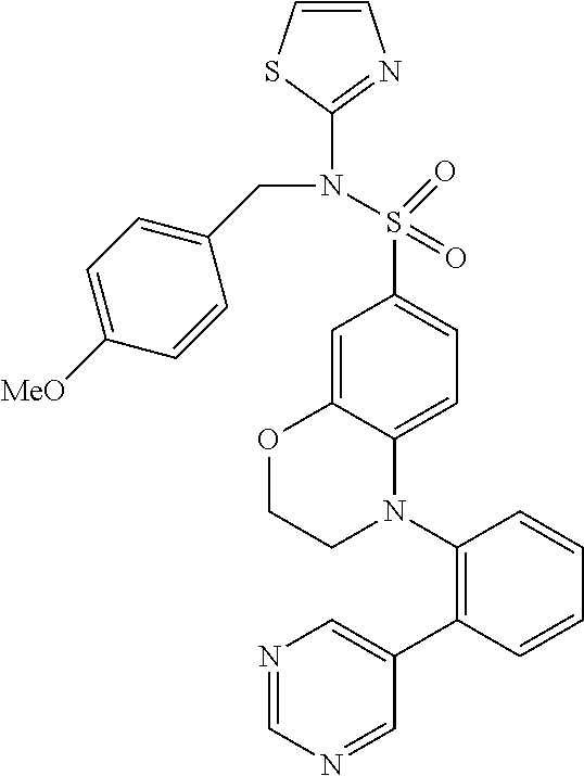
C1=CSC(N(CC2=CC=C([MeO])C=C2)S(=O)(=O)C2=CC=C3C(=C2)OCCN3C2=C(C3=CN=CN=C3)C=CC=C2)=N1
